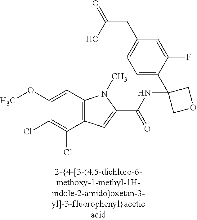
C1(Cl)=C(Cl)C2=C(C=C1OC)N(C)C(C(NC1(C3=CC=C(CC(=O)O)C=C3F)COC1)=O)=C2
